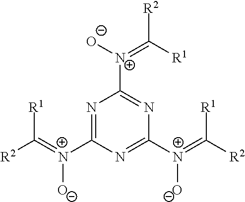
N1=C([N+](=C([R2])[R1])[O-])N=C([N+](=C([R2])[R1])[O-])N=C1[N+](=C([R1])[R2])[O-]
